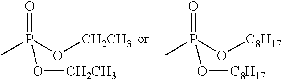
O=P(O[CH2CH3])(C)O[CH2CH3].O=P(O[C8H17])(C)O[C8H17]
